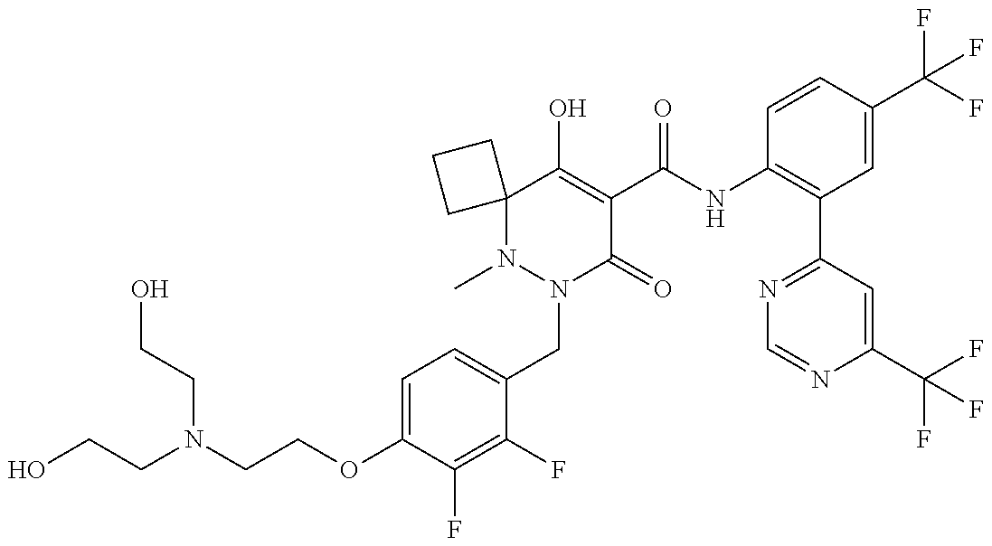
N1(C)N(CC2=CC=C(OCCN(CCO)CCO)C(F)=C2F)C(=O)C(C(NC2=C(C3=NC=NC(C(F)(F)F)=C3)C=C(C(F)(F)F)C=C2)=O)=C(O)C12CCC2
